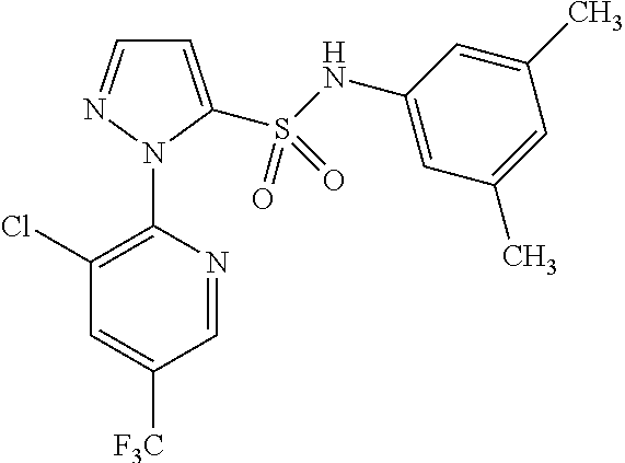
C1=C(S(NC2=CC(C)=CC(C)=C2)(=O)=O)N(C2=C(Cl)C=C([F3C])C=N2)N=C1
